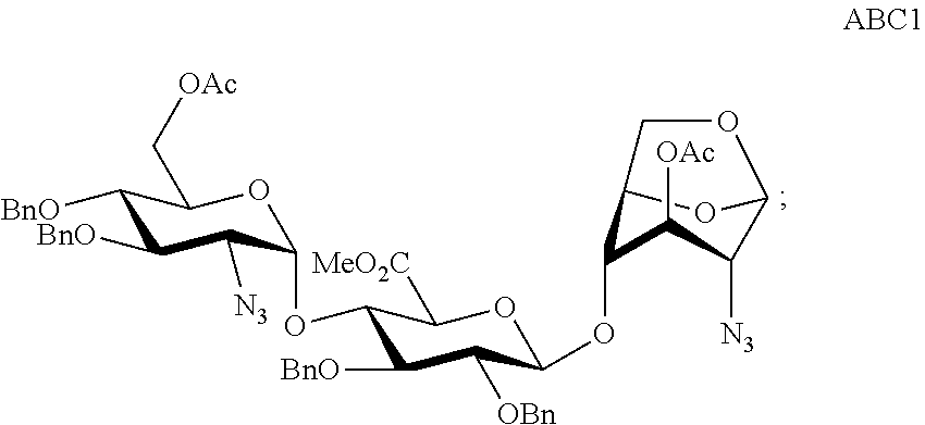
C1(OC2C([N3])C([BnO])C([BnO])C(C[OAc])O2)C([BnO])C([OBn])C(OC2C([OAc])C([N3])C3OC2CO3)OC1[MeO2C]
